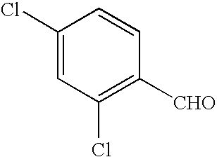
C1(Cl)=CC(Cl)=C([CHO])C=C1
